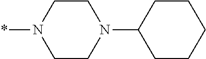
C1CN(C2CCCCC2)CCN1*
